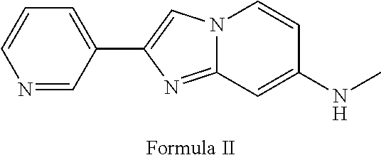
N12C(=NC(C3=CC=CN=C3)=C1)C=C(NC)C=C2
